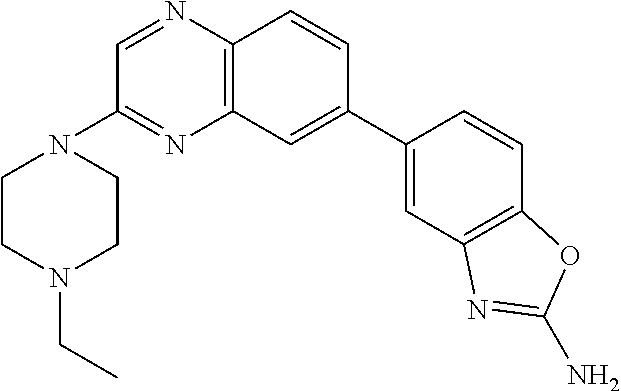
C12=C(C=CC(C3=CC4=C(C=C3)OC(N)=N4)=C1)N=CC(N1CCN(CC)CC1)=N2
